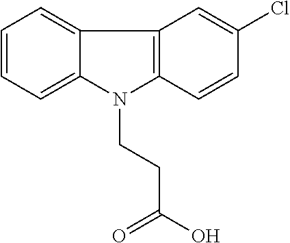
C1=CC=C2C(=C1)C1=C(N2CCC(O)=O)C=CC(Cl)=C1
